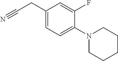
C1(CC#N)=CC=C(N2CCCCC2)C(F)=C1
